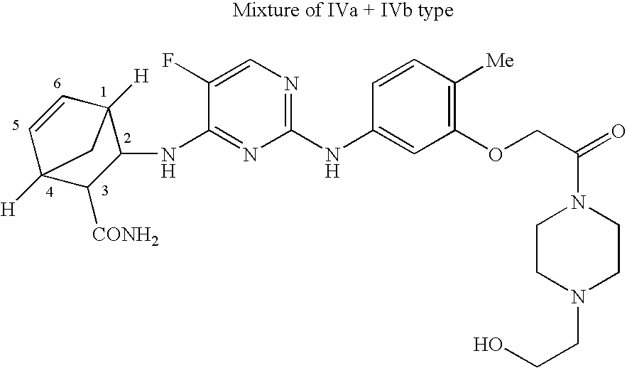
C1(NC2=CC(OCC(=O)N3CCN(CCO)CC3)=C([Me])C=C2)=NC=C(F)C(NC2C3([H])C=CC([H])(C2[CONH2])C3)=N1
